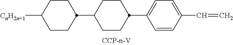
[CnH2n+1]C1CCC(C2CCC(C3=CC=C(C=C)C=C3)CC2)CC1
